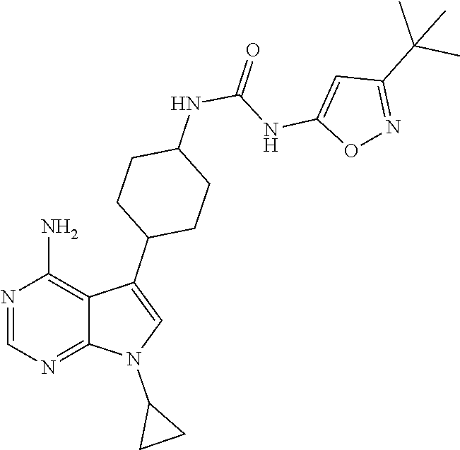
N1=C2C(=C(N)N=C1)C(C1CCC(NC(=O)NC3=CC(C(C)(C)C)=NO3)CC1)=CN2C1CC1
